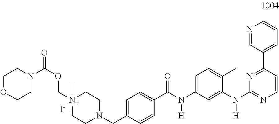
C1OCCN(C(OC[N+]2(C)CCN(CC3=CC=C(C(N(C4=CC=C(C)C(N(C5=NC=CC(C6=CC=CN=C6)=N5)[H])=C4)[H])=O)C=C3)CC2)=O)C1.[I-]
